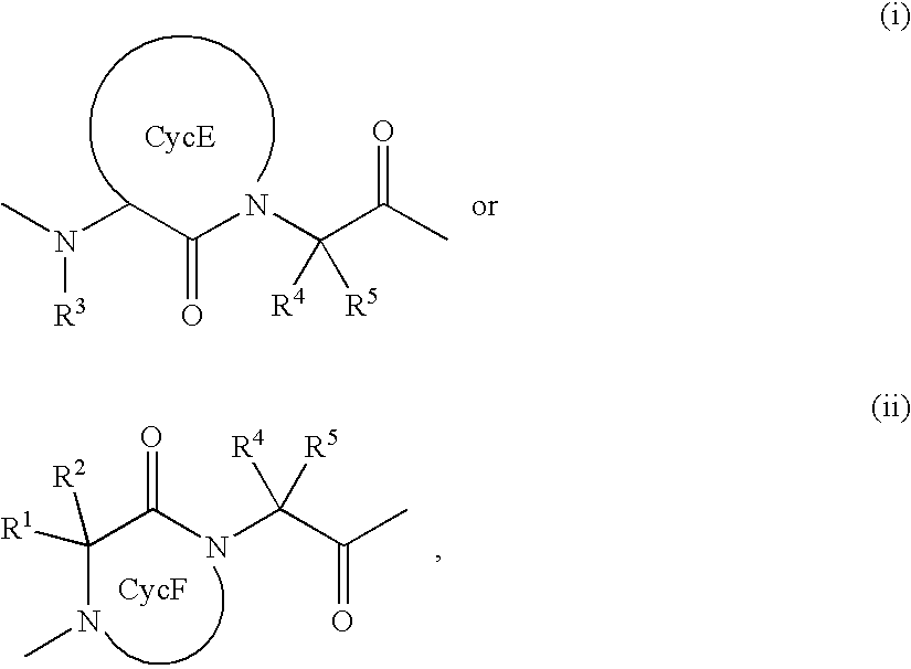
CN(CC(NC(C(C)=O)([R4])[R5])=O)[R3].C(C(NC(C(C)=O)([R4])[R5])=O)([R1])([R2])NC
